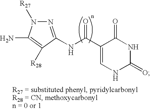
N(C(C1=CNC(=O)NC1=O)=O)C1=NN([R27])C(N)=C1[R28]
